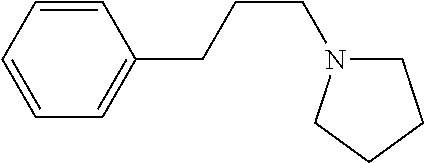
C1=CC=CC(CCCN2CCCC2)=C1
